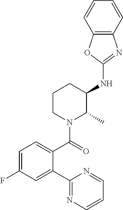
C1(NC2C(C)N(C(=O)C3=CC=C(F)C=C3C3=NC=CC=N3)CCC2)=NC2=C(O1)C=CC=C2
